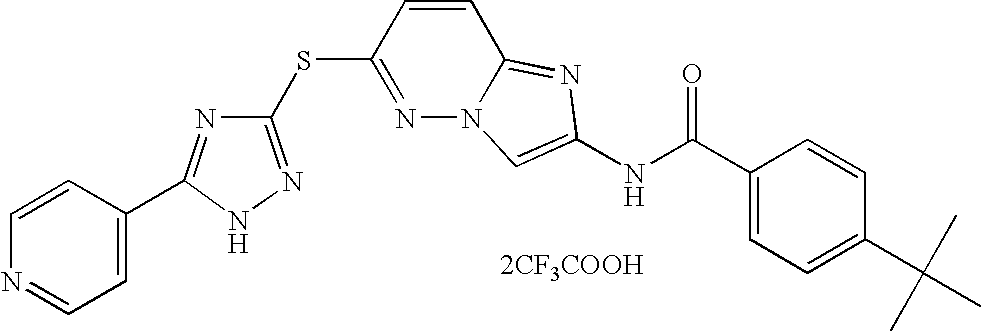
[2CF3COOH].C1(SC2=NN3C(=NC(NC(C4=CC=C(C(C)(C)C)C=C4)=O)=C3)C=C2)=NNC(C2=CC=NC=C2)=N1
